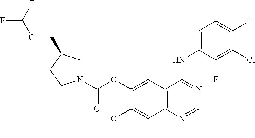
C12=C(N=CN=C1NC1=CC=C(F)C(Cl)=C1F)C=C(OC)C(OC(N1CC(COC(F)F)CC1)=O)=C2
